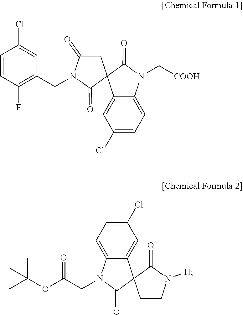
C1=CC(F)=C(CN2C(=O)CC3(C2=O)C2=CC(Cl)=CC=C2N(C[COOH])C3=O)C=C1Cl.C(OC(CN1C2=CC=C(Cl)C=C2C2(C1=O)CCN([H])C2=O)=O)(C)(C)C
